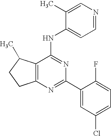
C12=C(C(C)CC1)C(NC1=CC=NC=C1C)=NC(C1=CC(Cl)=CC=C1F)=N2
